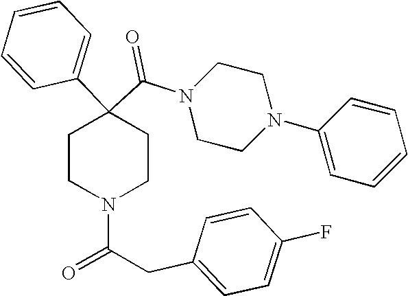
N1(C(C2(C3=CC=CC=C3)CCN(C(CC3=CC=C(F)C=C3)=O)CC2)=O)CCN(C2=CC=CC=C2)CC1
